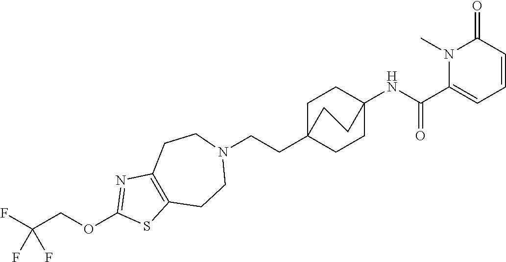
C1C2(CCN3CCC4=C(CC3)SC(OCC(F)(F)F)=N4)CCC(NC(C3=CC=CC(=O)N3C)=O)(C1)CC2
